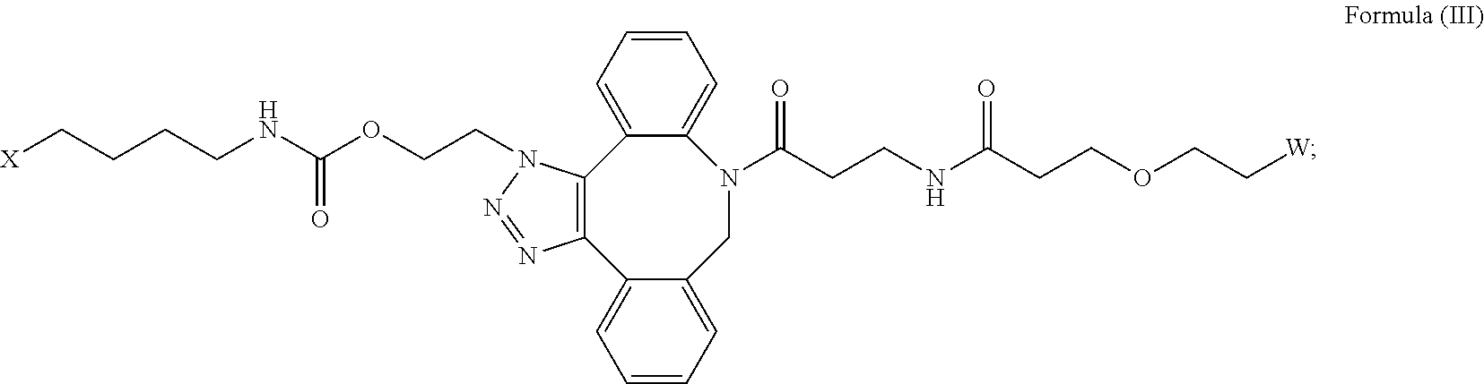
C1=CC=C2C(=C1)N(C(CCNC(CCOCC[W])=O)=O)CC1=CC=CC=C1C1=C2N(CCOC(NCCCC[X])=O)N=N1
